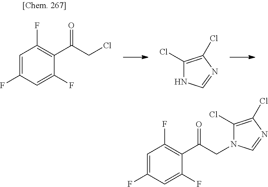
C1=C(F)C=C(F)C(C(CCl)=O)=C1F.C1(Cl)=C(Cl)N=CN1.C1=C(F)C=C(F)C(C(CN2C(Cl)=C(Cl)N=C2)=O)=C1F
